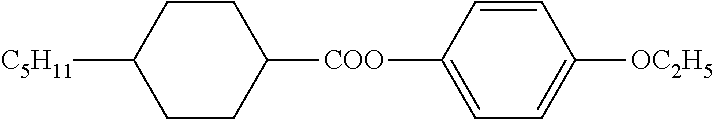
[C5H11]C1CCC([COO]C2=CC=C([OC2H5])C=C2)CC1
